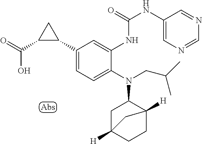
C1(C2CC2C(=O)O)=CC=C(N(C2CC3([H])CCC2([H])C3)CC(C)C)C(NC(=O)NC2=CN=CN=C2)=C1
